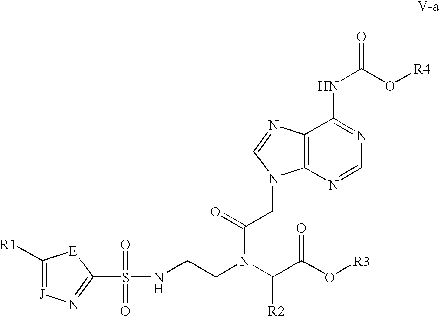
C1([R1])=[J]N=C(S(=O)(=O)NCCN(C(C(O[R3])=O)[R2])C(=O)CN2C3=C(C(NC(O[R4])=O)=NC=N3)N=C2)[E]1
